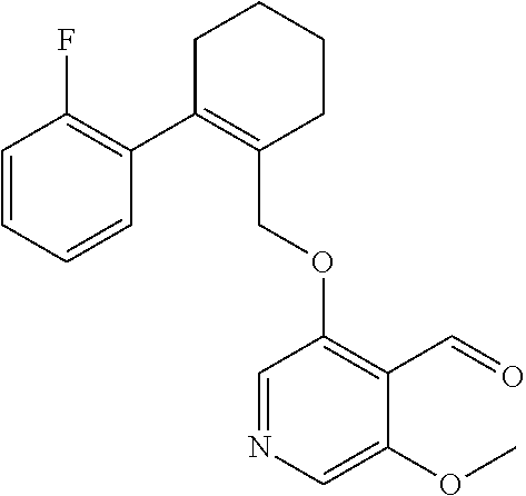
C1C(C2=C(F)C=CC=C2)=C(COC2=C(C=O)C(OC)=CN=C2)CCC1
